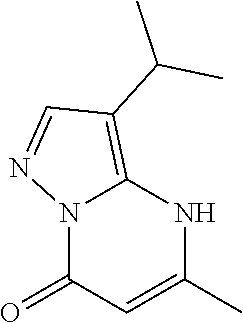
O=C1C=C(C)NC2=C(C(C)C)C=NN12
